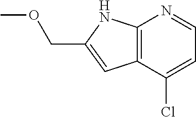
C12=C(C(Cl)=CC=N1)C=C(COC)N2
